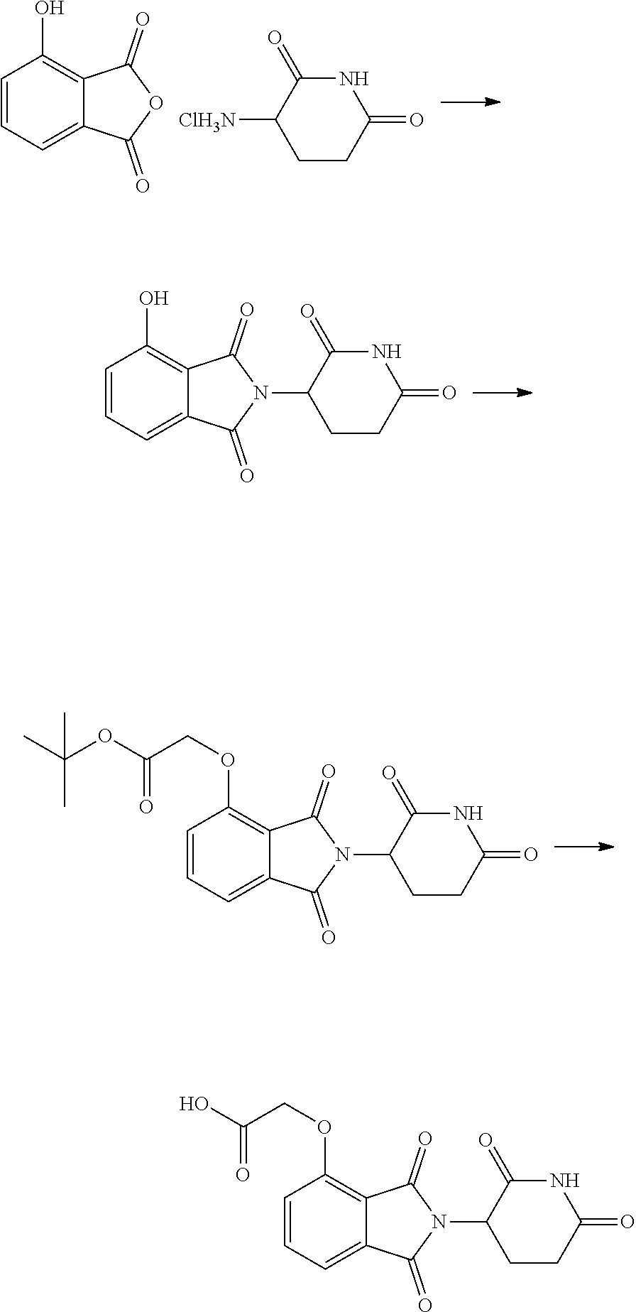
C1=CC=C2C(=C1O)C(=O)OC2=O.C1CC(=O)NC(=O)C1[ClH3N].C1=CC=C2C(=C1O)C(=O)N(C1CCC(=O)NC1=O)C2=O.C1=CC=C2C(=C1OCC(OC(C)(C)C)=O)C(=O)N(C1CCC(=O)NC1=O)C2=O.C1=CC=C2C(=C1OCC(O)=O)C(=O)N(C1CCC(=O)NC1=O)C2=O
